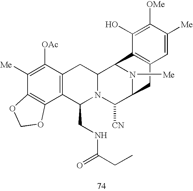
C1([Me])=C([OAc])C2=C(C3=C1OCO3)C(CNC(CC)=O)N1C(C2)C2N([Me])C(C1[CN])CC1=C2C(O)=C([OMe])C([Me])=C1
